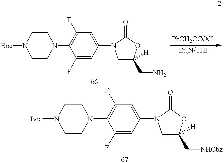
C1CN(C2=C(F)C=C(N3CC(CN)([H])OC3=O)C=C2F)CCN1[Boc].C1CN(C2=C(F)C=C(N3CC(C[NHCbz])([H])OC3=O)C=C2F)CCN1[Boc]
